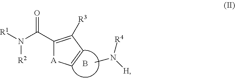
[R1]N(C(C1=C([R3])C=C[A]1)=O)[R2].CN([H])[R4].B
